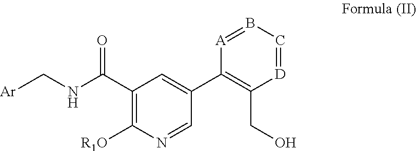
C1(C(=O)NC[Ar])=C([R1O])N=CC(C2=C(CO)[D]=CB=[A]2)=C1
